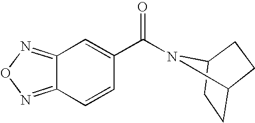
C12=NON=C1C=CC(C(=O)N1C3CCC1CC3)=C2
